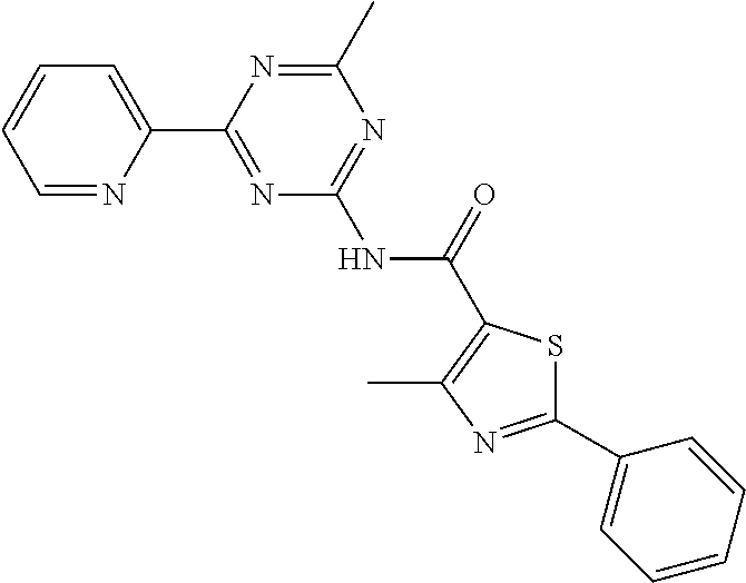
C1=NC(C2=NC(NC(=O)C3=C(C)N=C(C4=CC=CC=C4)S3)=NC(C)=N2)=CC=C1
